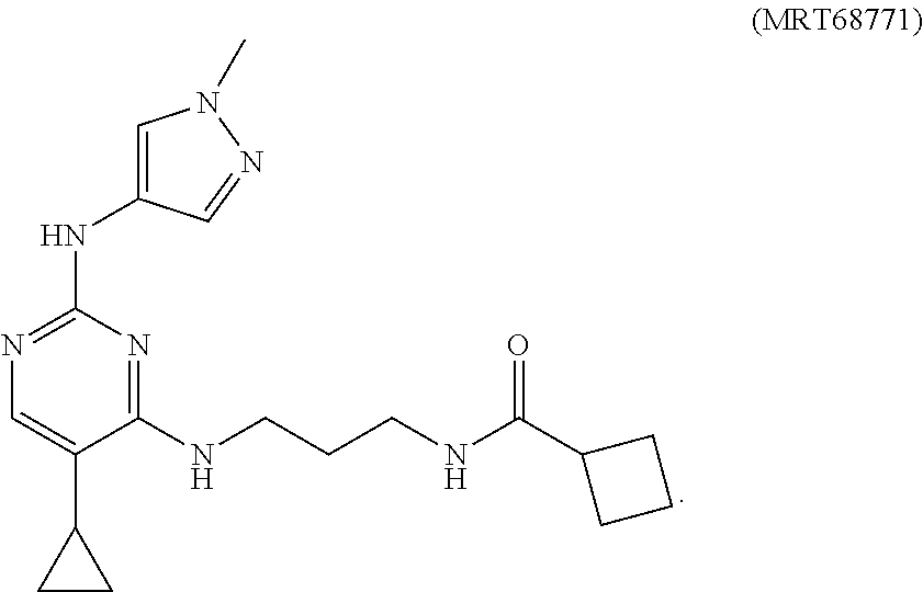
N(C1=NC=C(C2CC2)C(NCCCNC(C2CCC2)=O)=N1)C1=CN(C)N=C1
